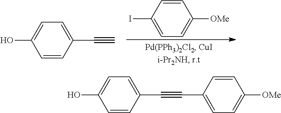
C1=CC(C#C)=CC=C1O.C1=CC(I)=CC=C1[OMe].C1=CC(C#CC2=CC=C([OMe])C=C2)=CC=C1O
